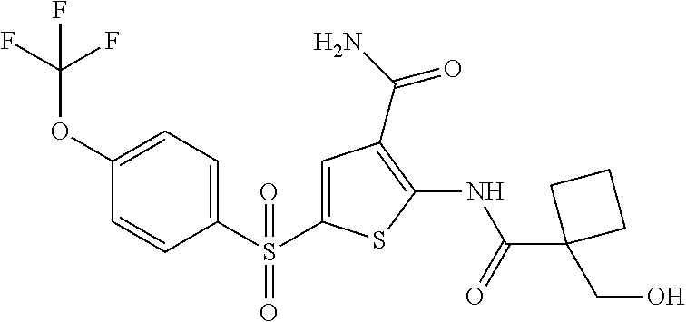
C1(NC(C2(CO)CCC2)=O)=C(C(N)=O)C=C(S(C2=CC=C(OC(F)(F)F)C=C2)(=O)=O)S1
